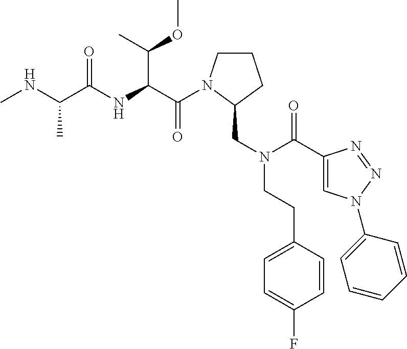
C(C(NC(C(NC)C)=O)C(C)OC)(=O)N1CCCC1CN(C(=O)C1=CN(C2=CC=CC=C2)N=N1)CCC1=CC=C(F)C=C1
